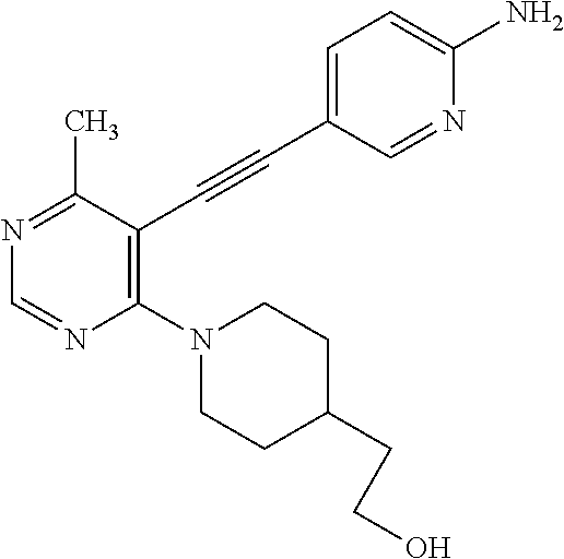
N1=C(C)C(C#CC2=CC=C(N)N=C2)=C(N2CCC(CCO)CC2)N=C1
